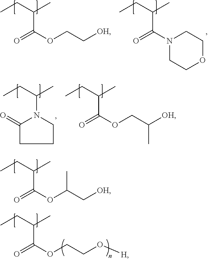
CCC(C)C(=O)OC(C[OH])C.CCC(C)C(=O)OCC[OH].CCC(C)C(=O)N1CCOCC1.CCC(C)C(=O)OCC([OH])C.CCC(C)N1C(=O)CCC1.CCC(C)C(=O)OCCO[H]
